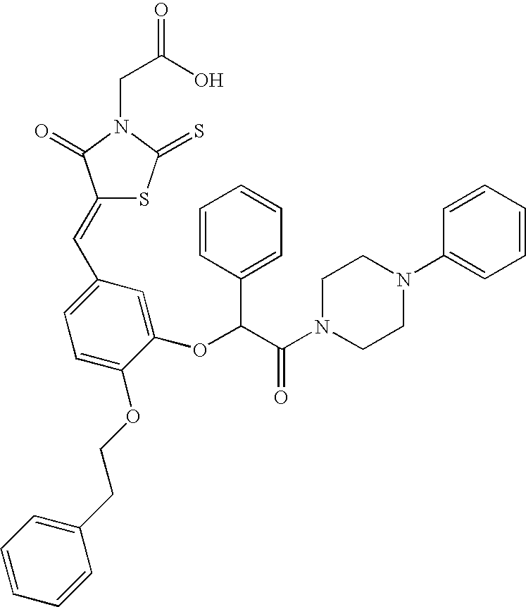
C(C(O)=O)N1C(=O)C(=CC2=CC=C(OCCC3=CC=CC=C3)C(OC(C(N3CCN(C4=CC=CC=C4)CC3)=O)C3=CC=CC=C3)=C2)SC1=S
